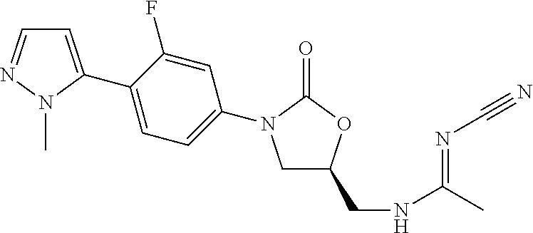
C1=C(C2=CC=C(N3CC(CNC(C)=NC#N)OC3=O)C=C2F)N(C)N=C1
